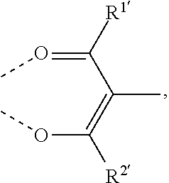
CO=C([R1])C(=C([R2])OC)C
